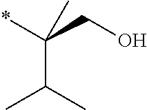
*C(CO)(C(C)C)C
